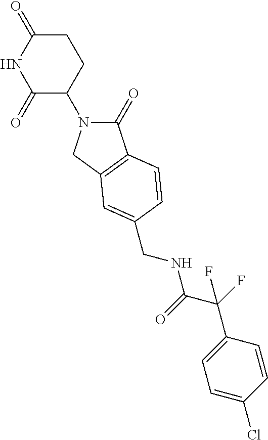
C1(=O)N(C2CCC(=O)NC2=O)CC2=C1C=CC(CNC(C(F)(C1=CC=C(Cl)C=C1)F)=O)=C2
